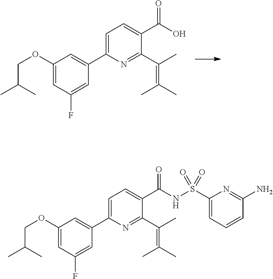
C1=C(C2=CC(OCC(C)C)=CC(F)=C2)N=C(C(C)=C(C)C)C(C(O)=O)=C1.C1=C(C2=CC(OCC(C)C)=CC(F)=C2)N=C(C(C)=C(C)C)C(C(NS(C2=CC=CC(N)=N2)(=O)=O)=O)=C1
